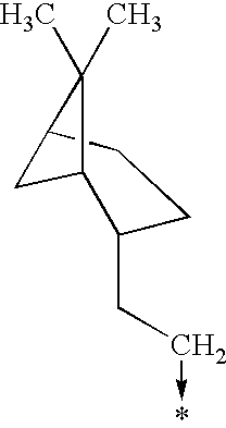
C1C2CCC(CC->*)C1C2(C)C
